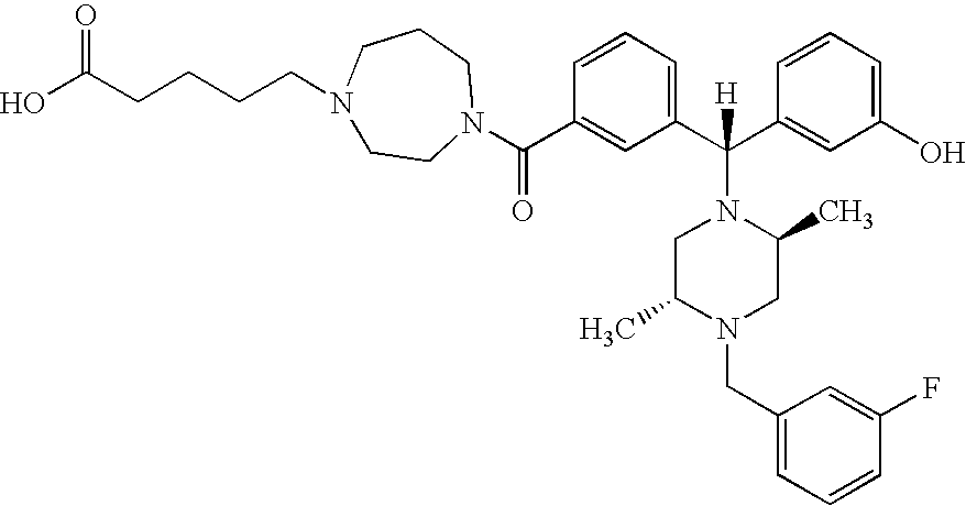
C1=CC=C(C(C2=CC(O)=CC=C2)([H])N2CC(C)N(CC3=CC=CC(F)=C3)CC2C)C=C1C(=O)N1CCN(CCCCC(O)=O)CCC1
